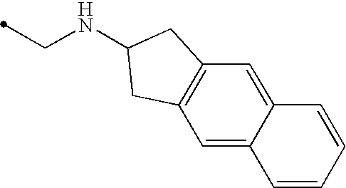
C1=C2C(=CC3=C1CC(NCC)C3)C=CC=C2
